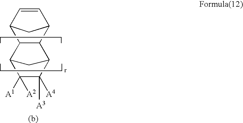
C(CCC)CC.C12C=CC(C1)C1C2C2C([A3])([A4])C([A2])([A1])C1C2.C(CCC)CC
